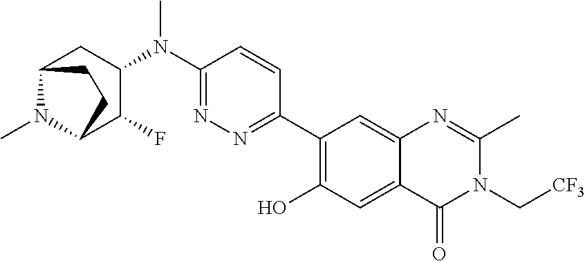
C1(C2=NN=C(N(C3CC4N(C)C(C3F)CC4)C)C=C2)=C(O)C=C2C(=C1)N=C(C)N(C[CF3])C2=O
